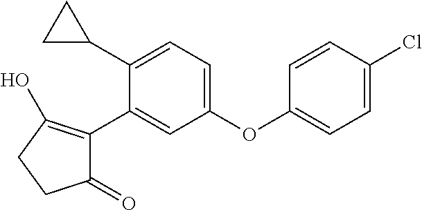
C1(=O)C(C2=CC(OC3=CC=C(Cl)C=C3)=CC=C2C2CC2)=C(O)CC1
